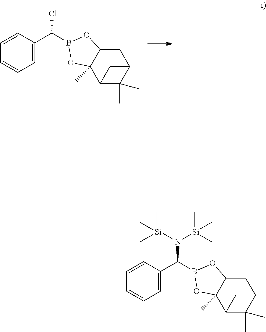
C1=CC(C(Cl)B2OC3CC4C(C)(C)C(C3(C)O2)C4)=CC=C1.C1=CC(C(N([Si](C)(C)C)[Si](C)(C)C)B2OC3CC4C(C)(C)C(C3(C)O2)C4)=CC=C1
